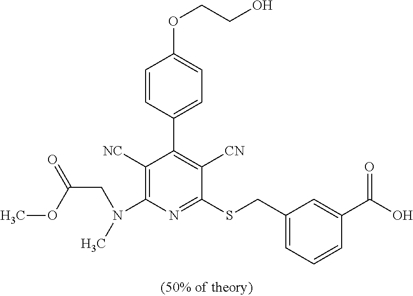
C1([NC])=C(N(CC(=O)OC)C)N=C(SCC2=CC=CC(C(O)=O)=C2)C([CN])=C1C1=CC=C(OCCO)C=C1
